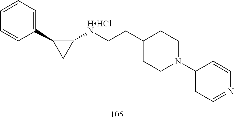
C1(C2CC2[HHClN]CCC2CCN(C3=CC=NC=C3)CC2)=CC=CC=C1
